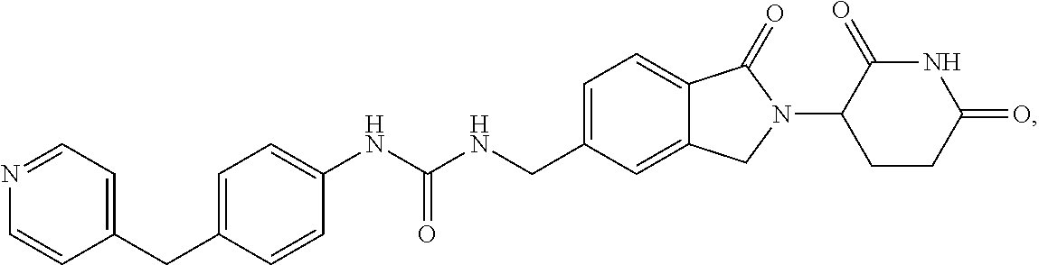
C1(CC2=CC=C(NC(NCC3=CC=C4C(=C3)CN(C3CCC(=O)NC3=O)C4=O)=O)C=C2)=CC=NC=C1
